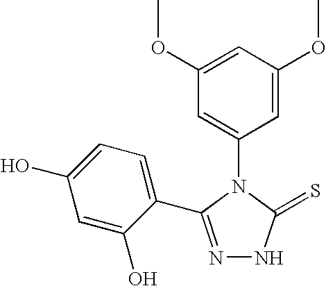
N1=C(C2=CC=C(O)C=C2O)N(C2=CC(OC)=CC(OC)=C2)C(=S)N1
